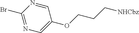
C1(Br)=NC=C(OCCC[NHCbz])C=N1
